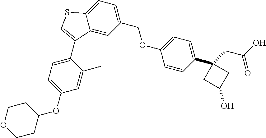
C1(COC2=CC=C(C3(CC(O)=O)CC(O)C3)C=C2)=CC=C2C(=C1)C(C1=CC=C(OC3CCOCC3)C=C1C)=CS2
